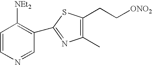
C1(C2=NC(C)=C(CC[ONO2])S2)=C([NEt2])C=CN=C1
